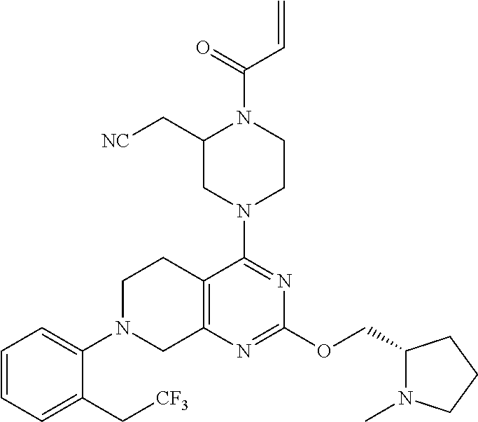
C1=CC=C(C[CF3])C(N2CC3=C(CC2)C(N2CC(C[NC])N(C(=O)C=C)CC2)=NC(OCC2N(C)CCC2)=N3)=C1
